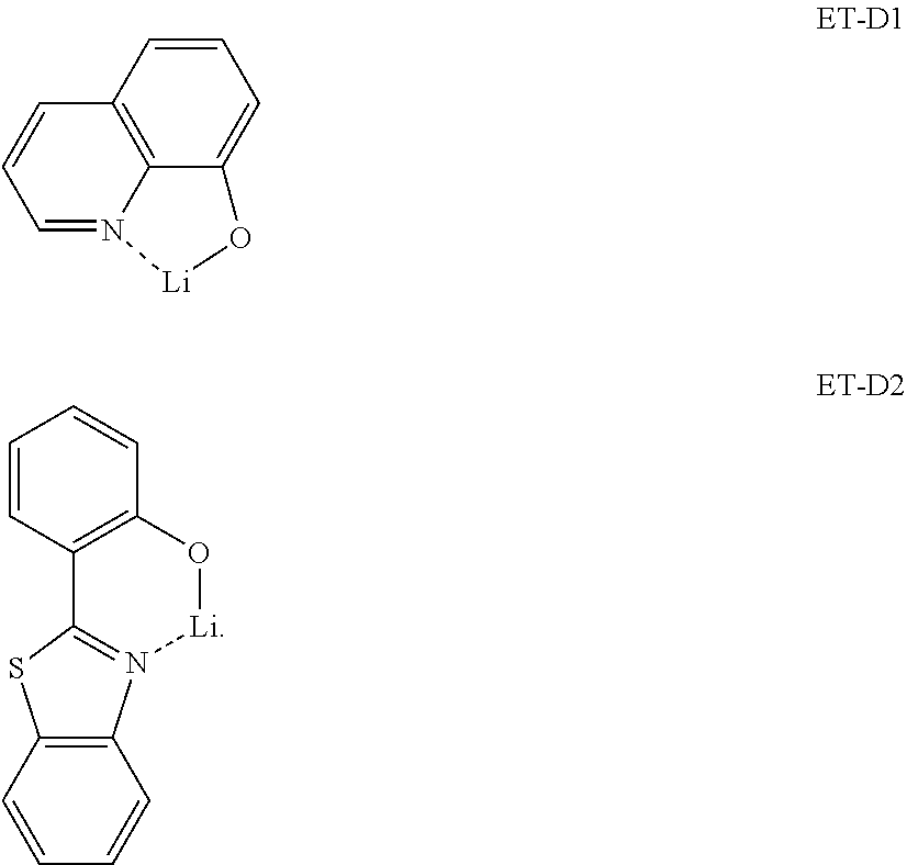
C1=CC2=C(C=C1)O[Li]N1=C2SC2=C1C=CC=C2.C12=C3C=CC=C1O[Li]N2=CC=C3
